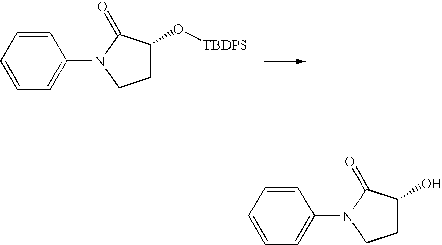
C1=CC=CC=C1N1CCC(O[TBDPS])C1=O.C1=CC=CC=C1N1CCC(O)C1=O
